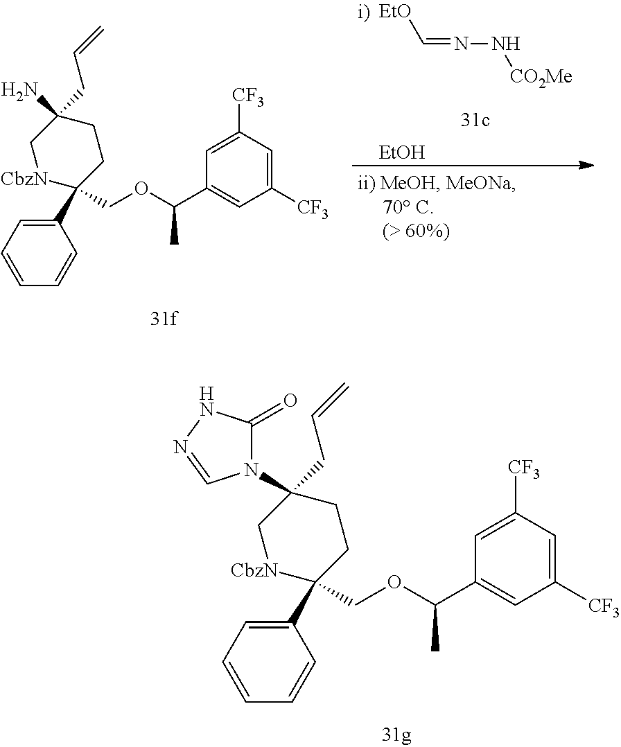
C1(C2(COC(C3=CC([CF3])=CC([CF3])=C3)C)[CbzN]CC(N)(CC=C)CC2)=CC=CC=C1.[EtO]C=NN[CO2Me].[EtOH].C1(C2(COC(C3=CC([CF3])=CC([CF3])=C3)C)[CbzN]CC(N3C(=O)NN=C3)(CC=C)CC2)=CC=CC=C1
